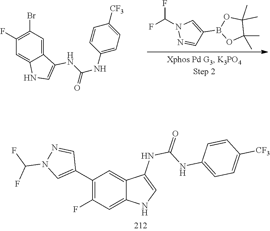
O=C(NC1=CNC2=CC(F)=C(C3=CN(C(F)F)N=C3)C=C21)NC1=CC=C([CF3])C=C1.O1B(C2=CN(C(F)F)N=C2)OC(C)(C)C1(C)C.C1=CC([CF3])=CC=C1NC(NC1=CNC2=CC(F)=C(Br)C=C12)=O
